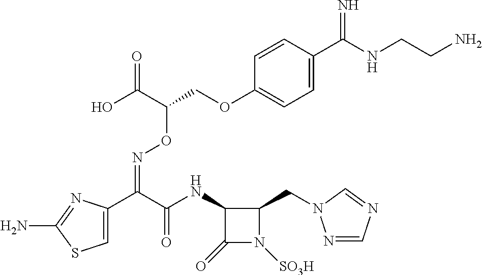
C1=C(C(C(=O)NC2C(=O)N([SO3H])C2CN2N=CN=C2)=NOC(COC2=CC=C(C(=N)NCCN)C=C2)C(=O)O)N=C(N)S1
